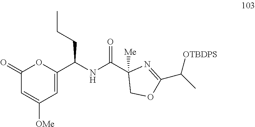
C1(=O)C=C([OMe])C=C(C(NC(C2([Me])COC(C(C)[OTBDPS])=N2)=O)CCC)O1
